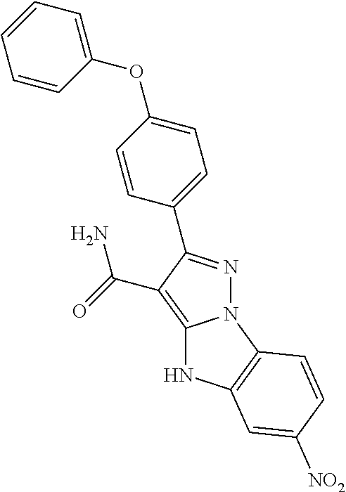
C12=C(C(=O)N)C(C3=CC=C(OC4=CC=CC=C4)C=C3)=NN1C1=C(N2)C=C([NO2])C=C1
